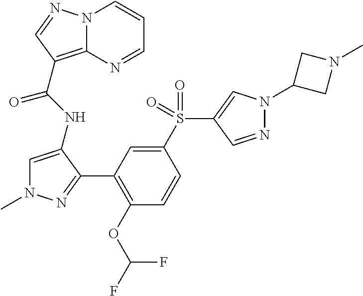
N12C(=C(C(NC3=CN(C)N=C3C3=C(OC(F)F)C=CC(S(C4=CN(C5CN(C)C5)N=C4)(=O)=O)=C3)=O)C=N1)N=CC=C2
